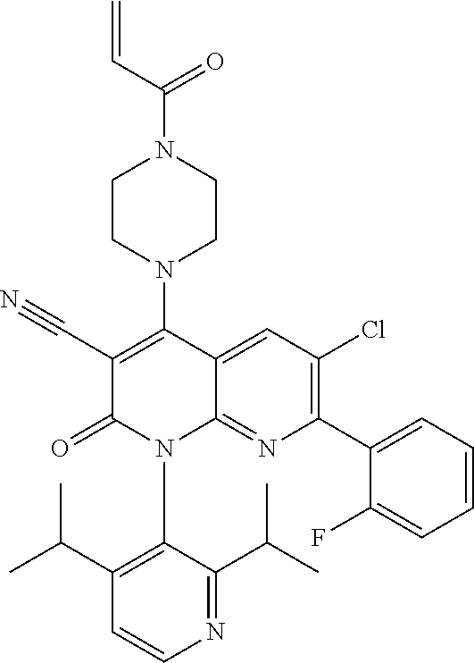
C1(C#N)=C(N2CCN(C(C=C)=O)CC2)C2=CC(Cl)=C(C3=CC=CC=C3F)N=C2N(C2=C(C(C)C)C=CN=C2C(C)C)C1=O
